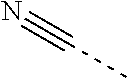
N#CC
